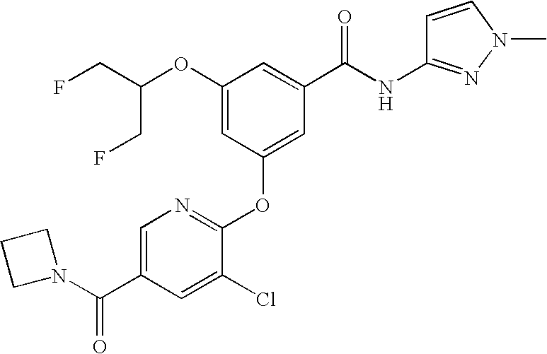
C(OC1=CC(OC2=NC=C(C(=O)N3CCC3)C=C2Cl)=CC(C(=O)NC2=NN(C)C=C2)=C1)(CF)CF
